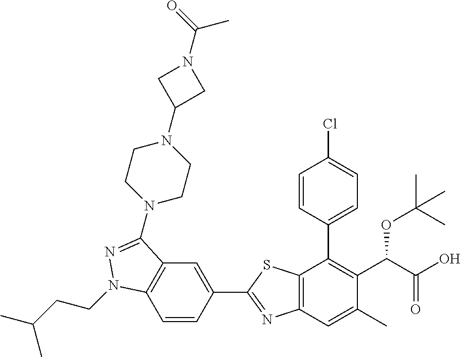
C1=CC(C2=NC3=C(S2)C(C2=CC=C(Cl)C=C2)=C(C(C(O)=O)OC(C)(C)C)C(C)=C3)=CC2=C1N(CCC(C)C)N=C2N1CCN(C2CN(C(C)=O)C2)CC1
